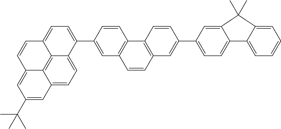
C1=CC2=C(C=C1C1=CC=C3C(=C1)C(C)(C)C1=CC=CC=C31)C=CC1=C2C=CC(C2=CC=C3C4=C5C(=CC=C42)C=C(C(C)(C)C)C=C5C=C3)=C1
